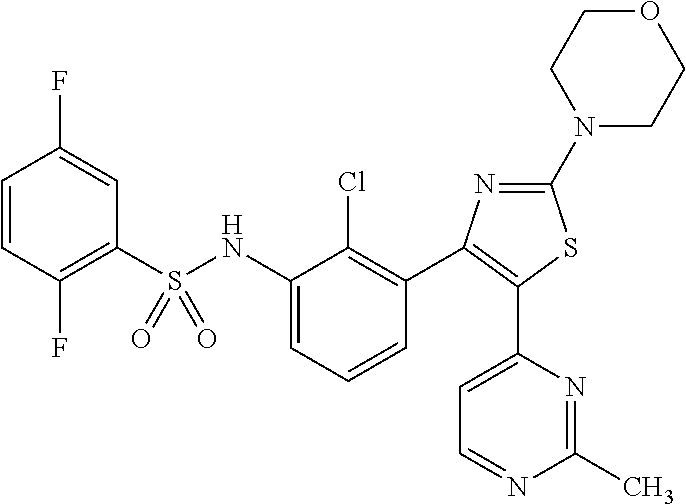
C1(NS(=O)(=O)C2=C(F)C=CC(F)=C2)=CC=CC(C2=C(C3=CC=NC(C)=N3)SC(N3CCOCC3)=N2)=C1Cl
